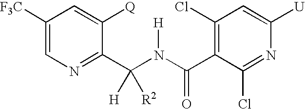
C1([F3C])=CN=C(C(N(C(C2=C(Cl)C=C([U])N=C2Cl)=O)[H])([H])[R2])C([Q])=C1
